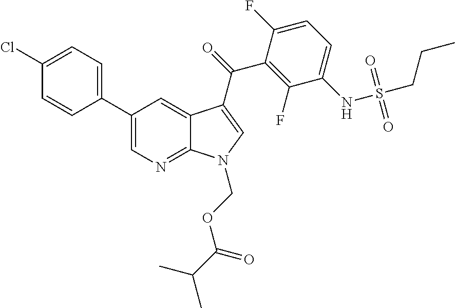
C12=NC=C(C3=CC=C(Cl)C=C3)C=C1C(C(=O)C1=C(F)C(NS(CCC)(=O)=O)=CC=C1F)=CN2COC(C(C)C)=O
